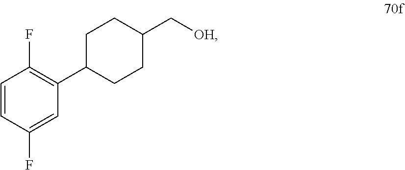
C1=CC(F)=CC(C2CCC(C[OH])CC2)=C1F
